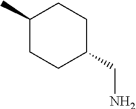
C1(C)CCC(CN)CC1
